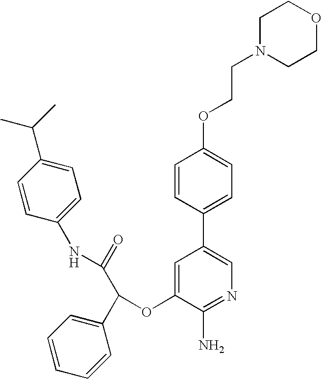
C(OC1=CC(C2=CC=C(OCCN3CCOCC3)C=C2)=CN=C1N)(C(NC1=CC=C(C(C)C)C=C1)=O)C1=CC=CC=C1
